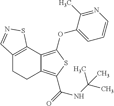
C12=C(OC3=CC=CN=C3C)SC(C(=O)NC(C)(C)C)=C1CCC1=C2SN=C1
